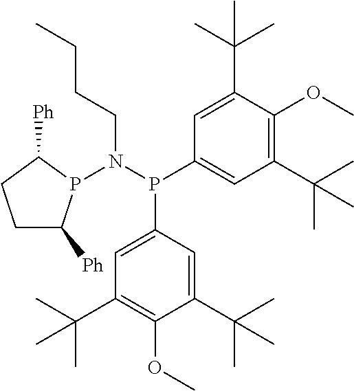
C1(C(C)(C)C)=C(OC)C(C(C)(C)C)=CC(P(N(CCCC)P2C([Ph])CCC2[Ph])C2=CC(C(C)(C)C)=C(OC)C(C(C)(C)C)=C2)=C1
